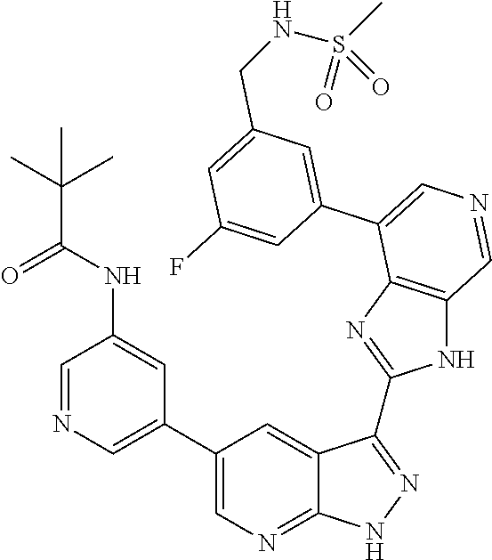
C1=C(C2=CN=CC3=C2N=C(C2=NNC4=NC=C(C5=CN=CC(NC(C(C)(C)C)=O)=C5)C=C42)N3)C=C(F)C=C1CNS(=O)(C)=O
